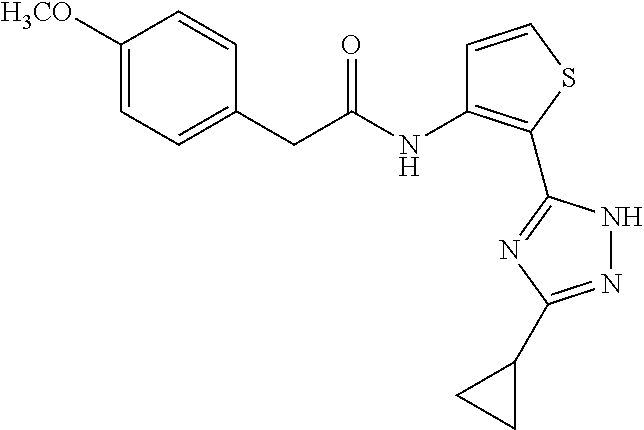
C1=CC(CC(=O)NC2=C(C3=NC(C4CC4)=NN3)SC=C2)=CC=C1[H3CO]
